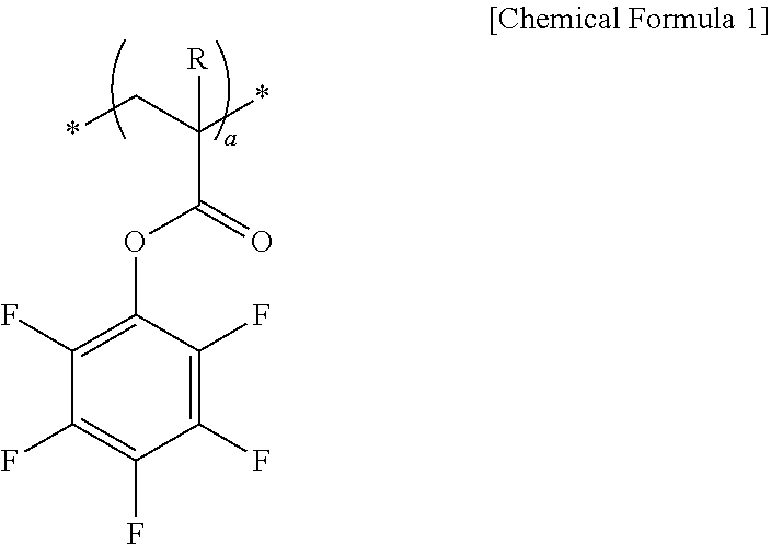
C1(F)=C(F)C(OC(C(C*)(*)[R])=O)=C(F)C(F)=C1F
